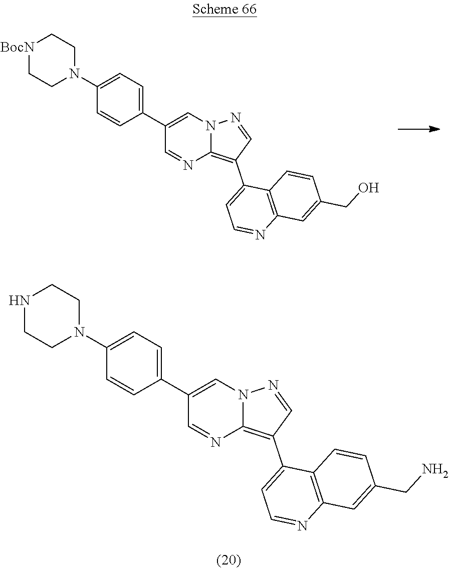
N1(C2=CC=C(C3=CN4C(=C(C5=CC=NC6=C5C=CC(CN)=C6)C=N4)N=C3)C=C2)CCNCC1.N1(C2=CC=C(C3=CN4C(=C(C5=CC=NC6=C5C=CC(CO)=C6)C=N4)N=C3)C=C2)CC[BocN]CC1
